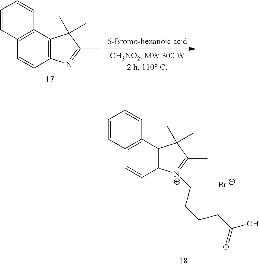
C12=C(C3=C(C=C1)C=CC=C3)C(C)(C)C(C)=N2.C12=C(C3=C(C=C1)C=CC=C3)C(C)(C)C(C)=[N+]2CCCCC(O)=O.[Br-]
